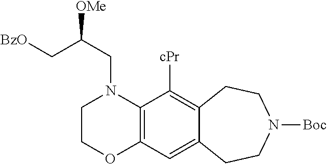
C(CN1CCOC2=C1C([cPr])=C1C(=C2)CCN([Boc])CC1)([OMe])C[BzO]
